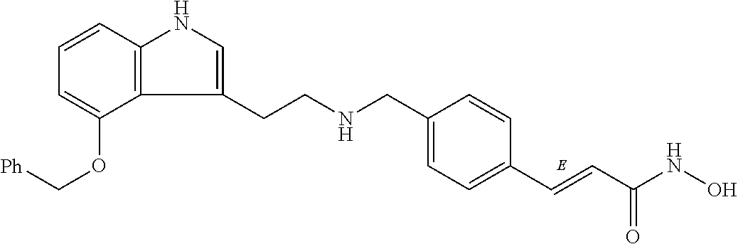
C1=C(CNCCC2=CNC3=C2C(OC[Ph])=CC=C3)C=CC(C=CC(NO)=O)=C1
